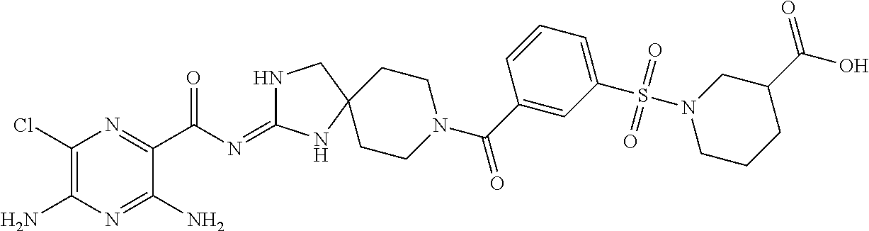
C1(Cl)=C(N)N=C(N)C(C(N=C2NCC3(N2)CCN(C(C2=CC(S(N4CCCC(C(=O)O)C4)(=O)=O)=CC=C2)=O)CC3)=O)=N1
